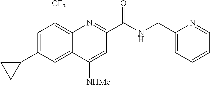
C1=C(C2CC2)C=C2C(=C1[CF3])N=C(C(NCC1=CC=CC=N1)=O)C=C2[NHMe]
